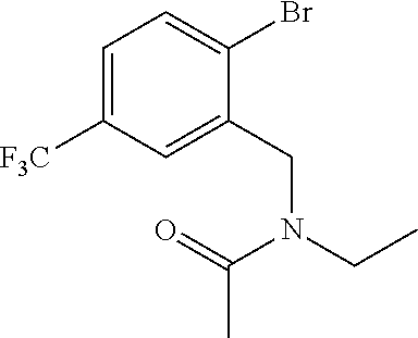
C1=C([F3C])C=C(CN(C(C)=O)CC)C(Br)=C1
